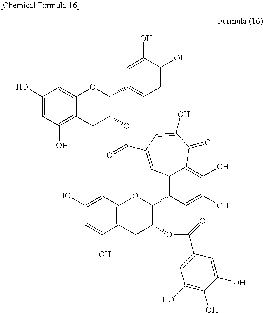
C1(O)=CC2=C(C(O)=C1)CC(OC(=O)C1=CC(O)=C(O)C(O)=C1)C(C1=C3C(=C(O)C(O)=C1)C(=O)C(O)=CC(C(=O)OC1C(C4=CC=C(O)C(O)=C4)OC4=CC(O)=CC(O)=C4C1)=C3)O2
